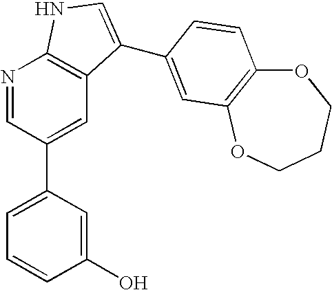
N1=CC(C2=CC=CC(O)=C2)=CC2=C1NC=C2C1=CC2=C(OCCCO2)C=C1
